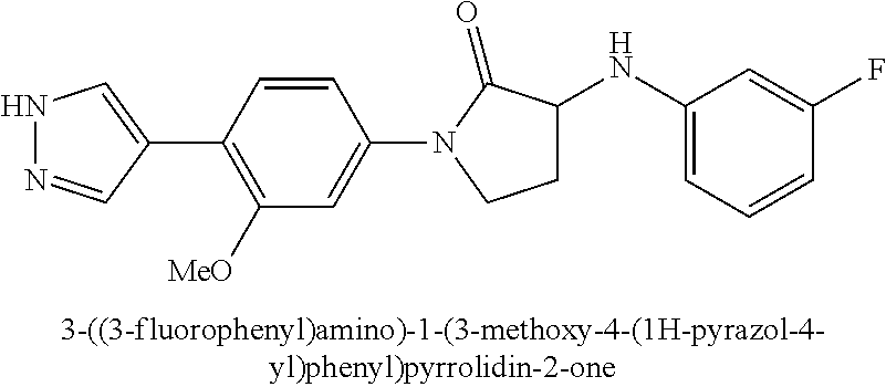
N1N=CC(C2=C([OMe])C=C(N3CCC(NC4=CC=CC(F)=C4)C3=O)C=C2)=C1
